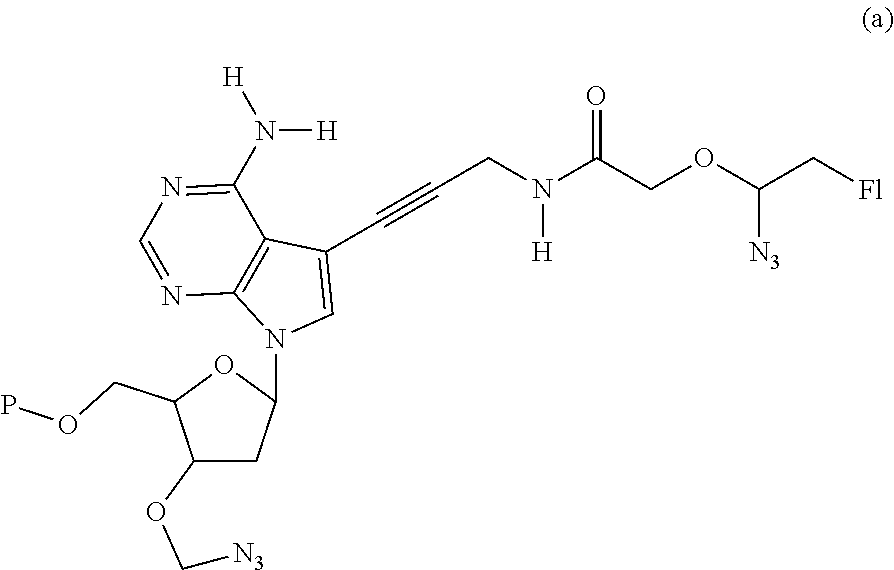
C(#CCN(C(COC(C[Fl])[N3])=O)[H])C1=CN(C2CC(OC[N3])C(COP)O2)C2=C1C(N([H])[H])=NC=N2
